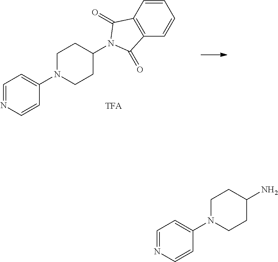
C1=CC2=C(C=C1)C(=O)N(C1CCN(C3=CC=NC=C3)CC1)C2=O.NC1CCN(C2=CC=NC=C2)CC1
